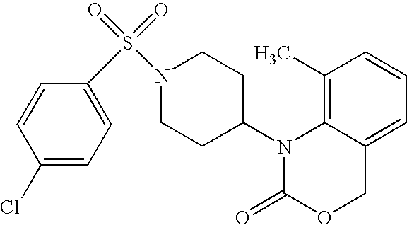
C1(C)=C2C(=CC=C1)COC(=O)N2C1CCN(S(=O)(=O)C2=CC=C(Cl)C=C2)CC1
